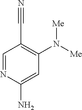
C1=NC(N)=CC(N([Me])[Me])=C1C#N
